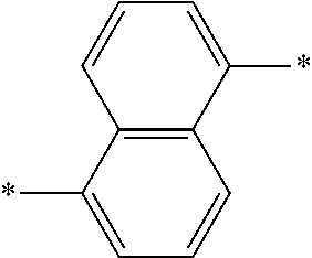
C12=C(C(*)=CC=C1)C=CC=C2*
